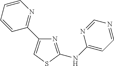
N1=C(NC2=CC=NC=N2)SC=C1C1=NC=CC=C1
